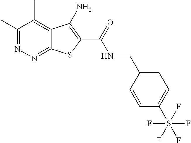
C1(C)=NN=C2C(=C1C)C(N)=C(C(=O)NCC1=CC=C(S(F)(F)(F)(F)F)C=C1)S2
